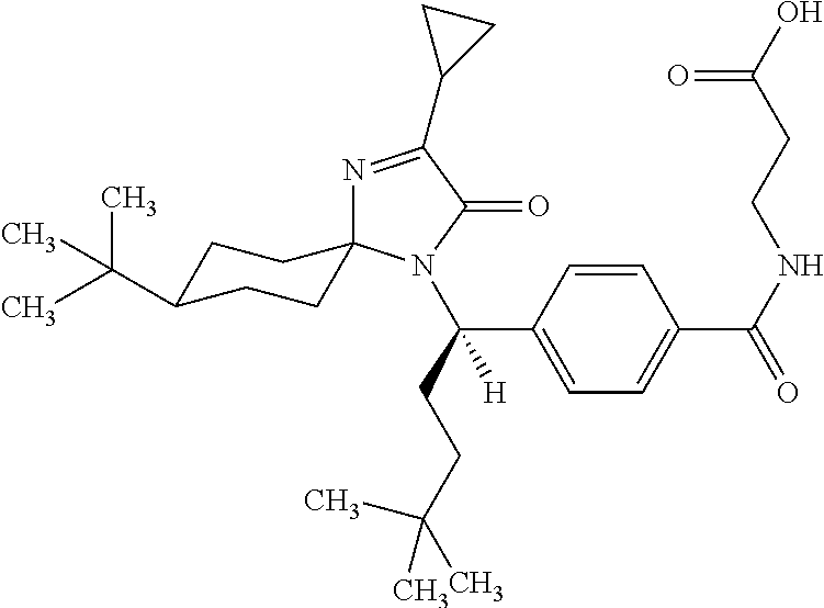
N1=C(C2CC2)C(=O)N(C(C2=CC=C(C(NCCC(O)=O)=O)C=C2)(CCC(C)(C)C)[H])C12CCC(C(C)(C)C)CC2
